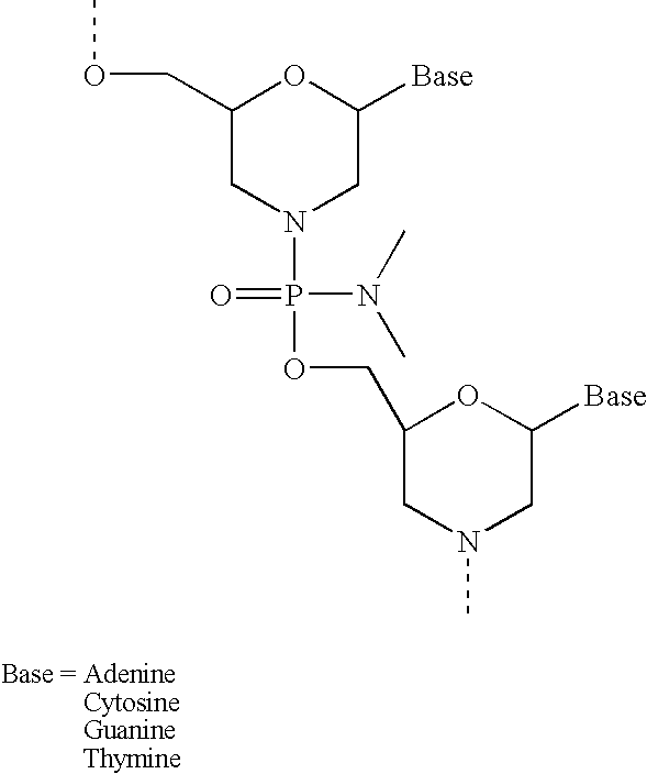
C1(COC)CN(P(=O)(OCC2CN(C)CC([Base])O2)N(C)C)CC([Base])O1
